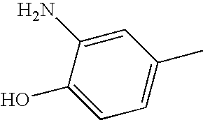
C1(N)=CC(C)=CC=C1O
